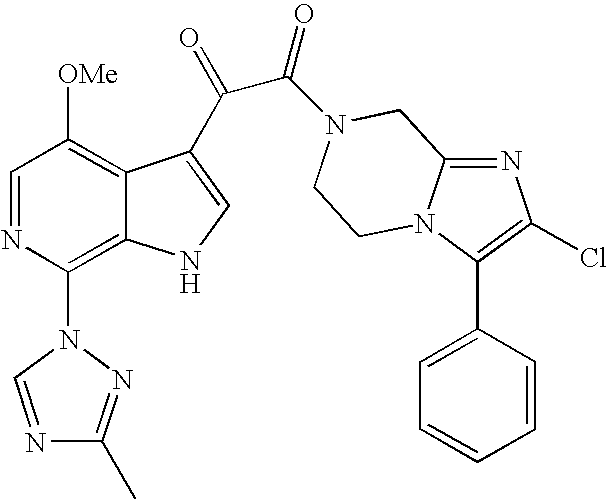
C1=NC(N2N=C(C)N=C2)=C2C(=C1[OMe])C(C(=O)C(=O)N1CC3=NC(Cl)=C(C4=CC=CC=C4)N3CC1)=CN2
